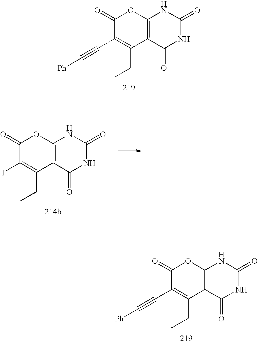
C1(=O)C(C#C[Ph])=C(CC)C2=C(O1)NC(=O)NC2=O.C1(=O)C(I)=C(CC)C2=C(O1)NC(=O)NC2=O.C1(=O)C(C#C[Ph])=C(CC)C2=C(O1)NC(=O)NC2=O
